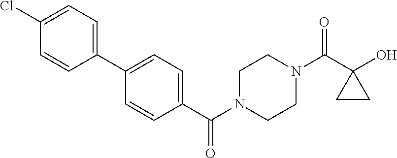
OC1(C(N2CCN(C(=O)C3=CC=C(C4=CC=C(Cl)C=C4)C=C3)CC2)=O)CC1
